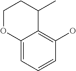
C1=C2OCCC(C)C2=C(O)C=C1
